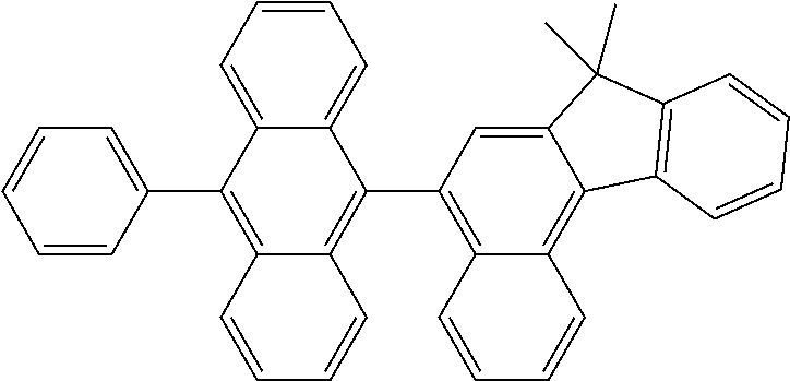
C1=CC(C2=C3C(=C(C4=C5C(=C6C(=C4)C(C)(C)C4=C6C=CC=C4)C=CC=C5)C4=CC=CC=C24)C=CC=C3)=CC=C1
